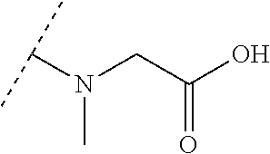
C(C(O)=O)N(C(C)C)C
